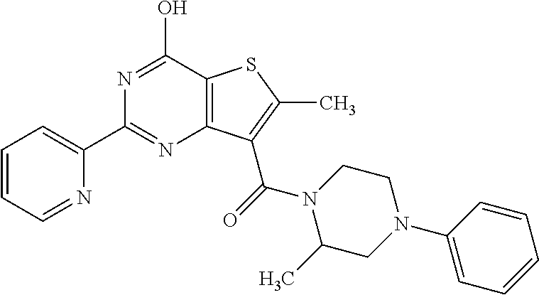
N1=C(O)C2=C(N=C1C1=CC=CC=N1)C(C(=O)N1C(C)CN(C3=CC=CC=C3)CC1)=C(C)S2
